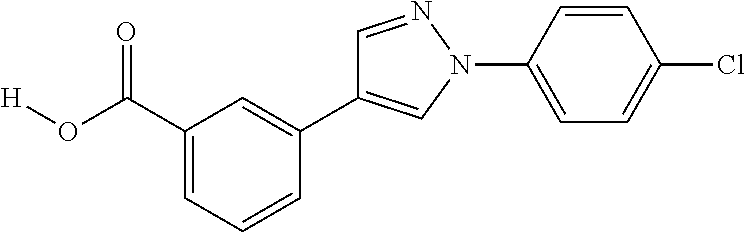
C1=CC(N2C=C(C3=CC(C(O[H])=O)=CC=C3)C=N2)=CC=C1Cl
